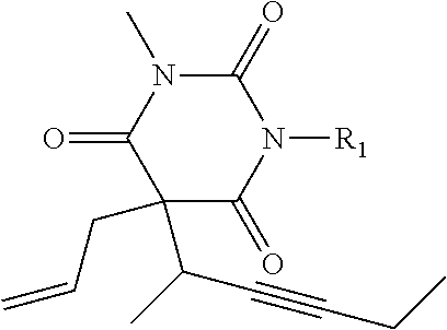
C1(=O)N([R1])C(=O)N(C)C(=O)C1(CC=C)C(C#CCC)C
